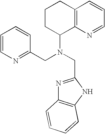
C1=CN=C(CN(CC2=NC3=C(N2)C=CC=C3)C2C3=C(CCC2)C=CC=N3)C=C1
